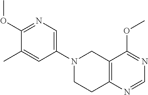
C12=C(N=CN=C1OC)CCN(C1=CN=C(OC)C(C)=C1)C2
